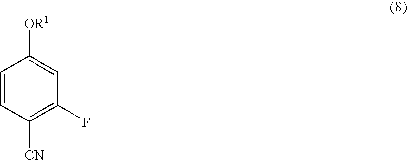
C1=CC([CN])=C(F)C=C1[OR1]
